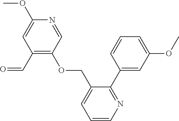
C1(OC)=CC(C=O)=C(OCC2=CC=CN=C2C2=CC(OC)=CC=C2)C=N1
